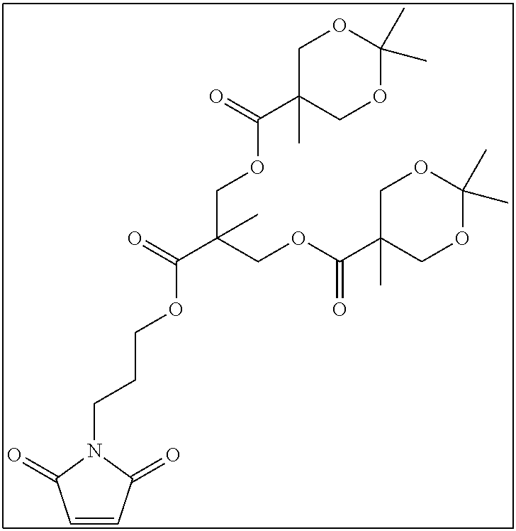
C1=CC(=O)N(CCCOC(C(COC(C2(C)COC(C)(C)OC2)=O)(COC(C2(C)COC(C)(C)OC2)=O)C)=O)C1=O
